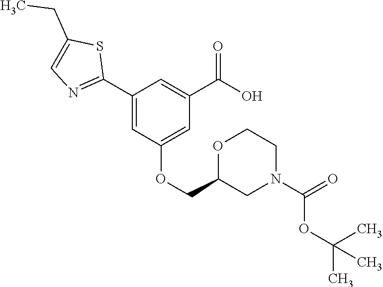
C1(C2=NC=C(CC)S2)=CC(OCC2CN(C(=O)OC(C)(C)C)CCO2)=CC(C(O)=O)=C1
